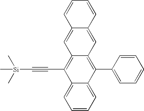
C1=CC=C2C(=C1)C(C#C[Si](C)(C)C)=C1C(=C2C2=CC=CC=C2)C=C2C(=C1)C=CC=C2
